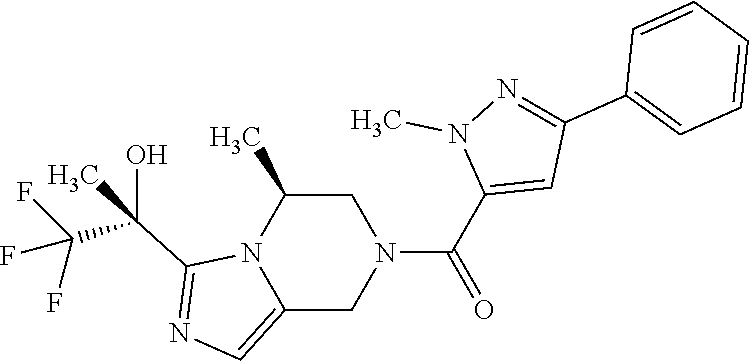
C1C(C)N2C(=CN=C2C(C(F)(F)F)(O)C)CN1C(C1=CC(C2=CC=CC=C2)=NN1C)=O
